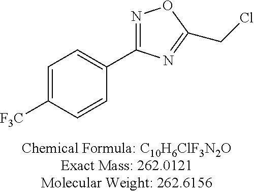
C1=C([F3C])C=CC(C2=NOC(CCl)=N2)=C1
